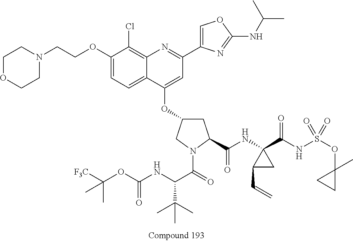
C1(OC2=CC(C3=COC(NC(C)C)=N3)=NC3=C(Cl)C(OCCN4CCOCC4)=CC=C32)CC(C(NC2(C(NS(OC3(C)CC3)(=O)=O)=O)C(C=C)C2)=O)N(C(=O)C(NC(OC([F3C])(C)C)=O)C(C)(C)C)C1
